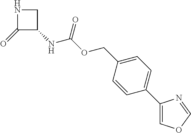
C1(=O)C(NC(OCC2=CC=C(C3=COC=N3)C=C2)=O)CN1
